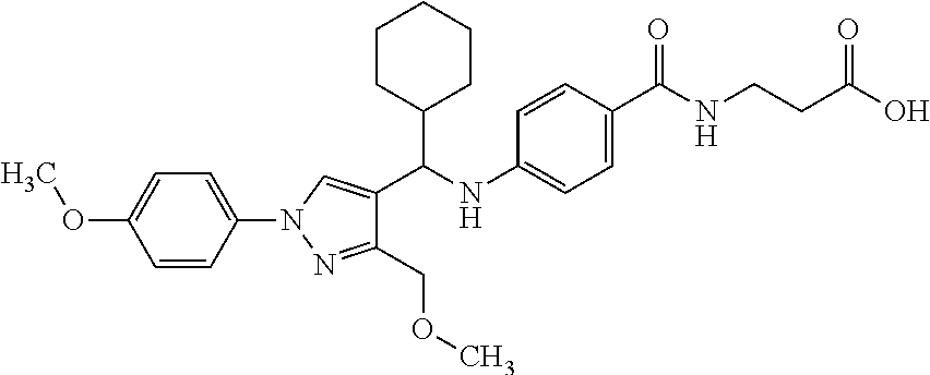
C1=CC(N2C=C(C(NC3=CC=C(C(=O)NCCC(O)=O)C=C3)C3CCCCC3)C(COC)=N2)=CC=C1OC
